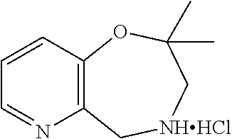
C1=CC2=C(N=C1)C[NHHCl]CC(C)(C)O2
